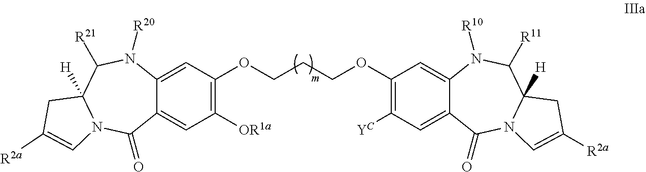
C1([OR1a])=C(OCCCOC2=C([YC])C=C3C(=C2)N([R10])C([R11])C2([H])N(C3=O)C=C([R2a])C2)C=C2C(=C1)C(=O)N1C([H])(C([R21])N2[R20])CC([R2a])=C1
